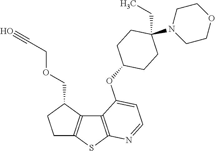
C12=C(SC3=C1C(COCC#O)CC3)N=CC=C2OC1CCC(CC)(N2CCOCC2)CC1
